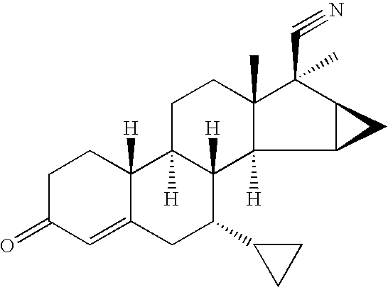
C1=C2C([H])(CCC1=O)C1([H])C([H])(C(C3CC3)C2)C2([H])C(C)(CC1)C(C#N)(C)C1C2C1
